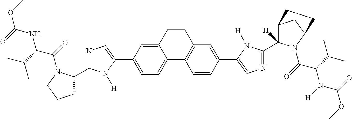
O=C(NC(C(=O)N1C(C2=NC=C(C3=CC=C4C(=C3)CCC3=C4C=CC(C4=CN=C(C5([H])C6CC(N5C(=O)C(C(C)C)N(C(OC)=O)[H])CC6)N4[H])=C3)N2[H])CCC1)C(C)C)OC
